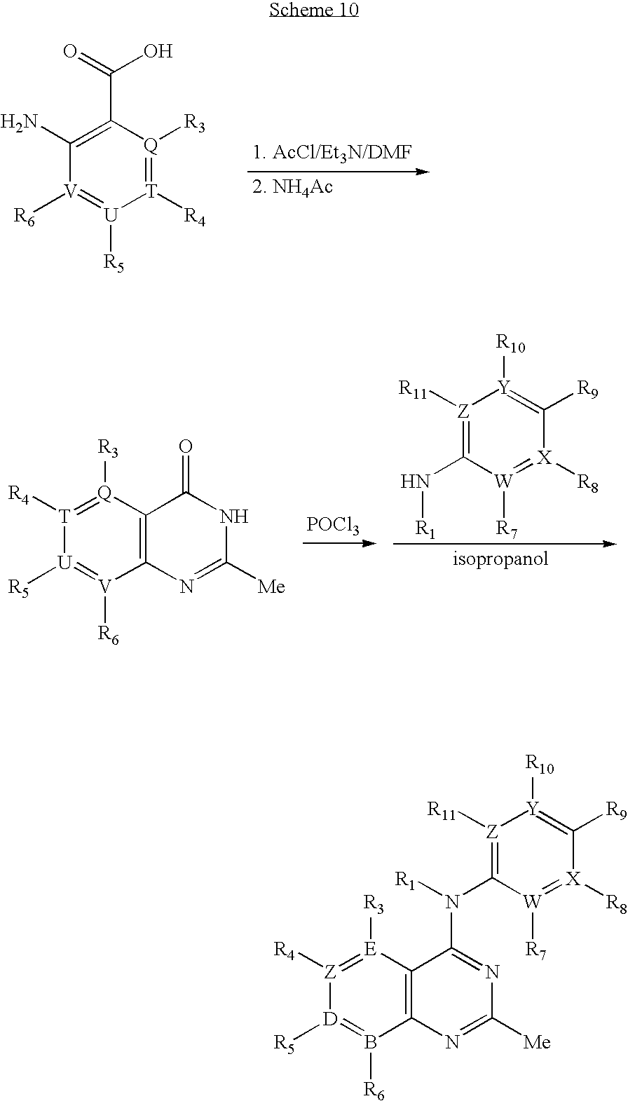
C1(N)=C(C(=O)O)[Q]([R3])=[T]([R4])[U]([R5])=[V]1[R6].[POCl3].[Z]1([R11])=C(N[R1])[W]([R7])=[X]([R8])C([R9])=[Y]1[R10].[T]1([R4])=[Q]([R3])C2=C([V]([R6])=[U]1[R5])N=C([Me])NC2=O.[Z]1([R11])=C(N(C2=NC([Me])=NC3=C2[E]([R3])=[Z]([R4])[D]([R5])=B3[R6])[R1])[W]([R7])=[X]([R8])C([R9])=[Y]1[R10]
